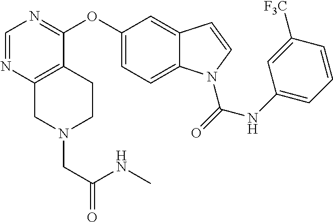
C1=NC2=C(C(OC3=CC=C4C(=C3)C=CN4C(=O)NC3=CC=CC([F3C])=C3)=N1)CCN(CC(NC)=O)C2
